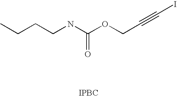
CCCCNC(OCC#CI)=O.[IPBC]
